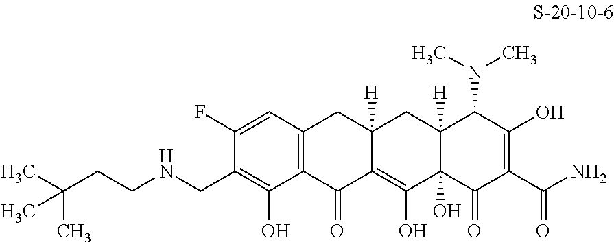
C1(F)=CC2=C(C(O)=C1CNCCC(C)(C)C)C(=O)C1=C(O)C3(O)C([H])(CC1([H])C2)C(N(C)C)C(O)=C(C(N)=O)C3=O
